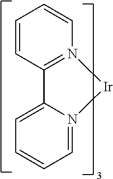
C1=CC2=N(C=C1)[Ir]N1=CC=CC=C21
